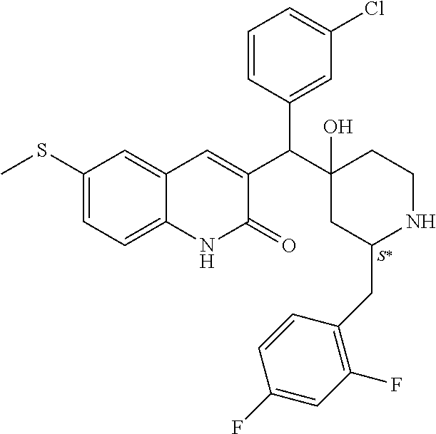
C1(SC)=CC=C2C(=C1)C=C(C(C1(O)CC(CC3=C(F)C=C(F)C=C3)NCC1)C1=CC(Cl)=CC=C1)C(=O)N2.[S*]
